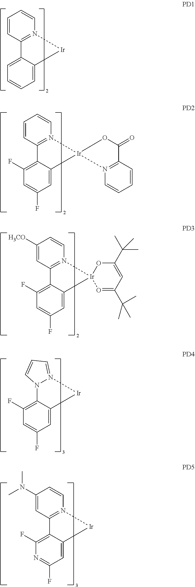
C1=CC2=N(C=C1)[Ir]C1=CC=CC=C21.C1=CC2=N(C=C1)[Ir]1(C3=CC(F)=CC(F)=C23)OC(=O)C2=N1C=CC=C2.C1([H3CO])=CC2=N(C=C1)[Ir]1(C3=CC(F)=CC(F)=C23)O=C(C(C)(C)C)C=C(C(C)(C)C)O1.N12C3=C(F)C=C(F)C=C3[Ir]N1=CC=C2.C1(N(C)C)=CC2=N(C=C1)[Ir]C1=CC(F)=NC(F)=C21
